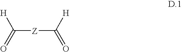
C([Z]C(=O)[H])([H])=O
